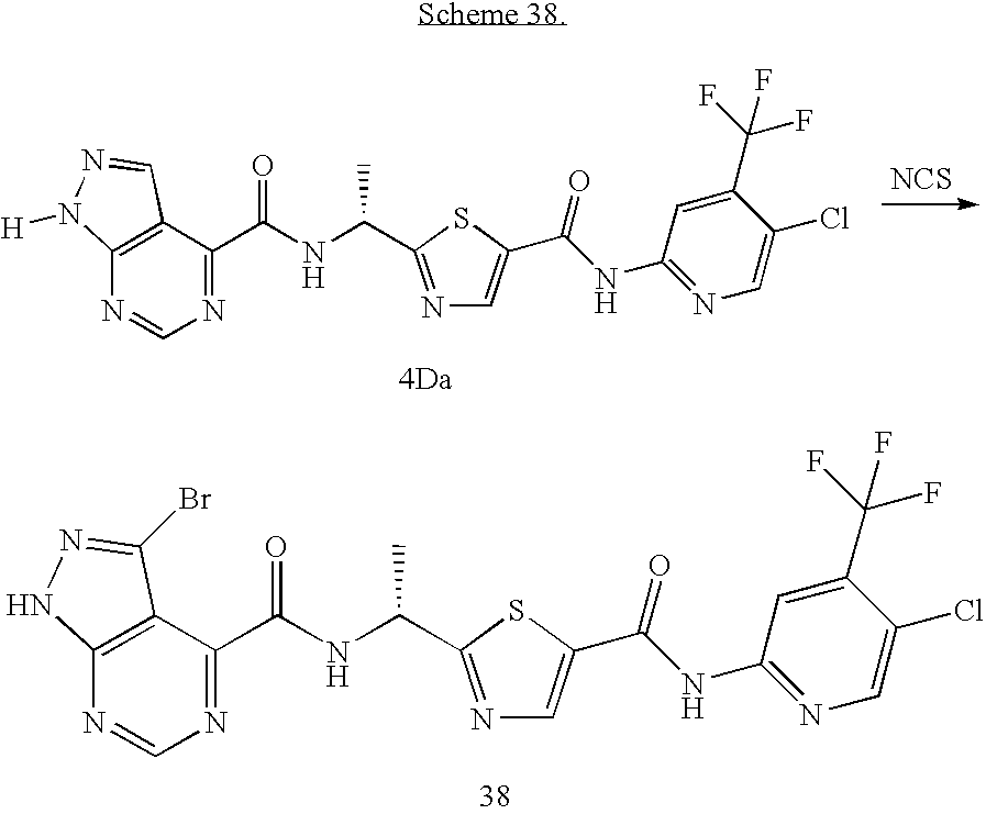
N1=C(C(NC(C2=NC=C(C(NC3=NC=C(Cl)C(C(F)(F)F)=C3)=O)S2)C)=O)C2=C(N=C1)NN=C2Br.[NCS].N1=C(C(NC(C2=NC=C(C(NC3=NC=C(Cl)C(C(F)(F)F)=C3)=O)S2)C)=O)C2=C(N=C1)N([H])N=C2
